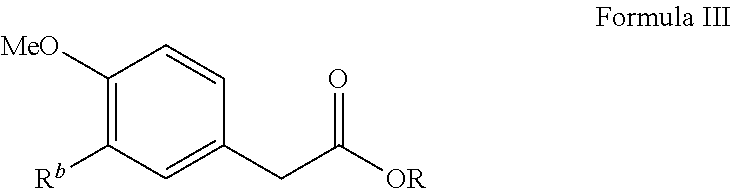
C1([MeO])=C([Rb])C=C(CC([OR])=O)C=C1
